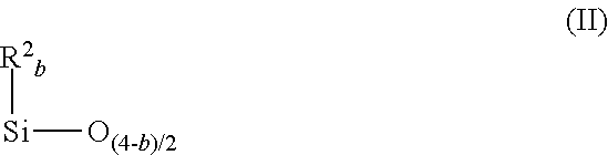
[Si]([R2b])[O(4-b)/2]
